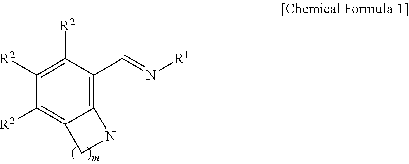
C12=C(C=N[R1])C([R2])=C([R2])C([R2])=C1CN2
